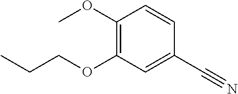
C1(OC)=C(OCCC)C=C(C#N)C=C1
